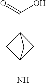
C12(N)CC(C(O)=O)(C1)C2
